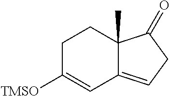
C1C([TMSO])=CC2=CCC(=O)C2(C)C1
